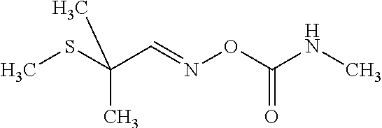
CSC(C=NOC(NC)=O)(C)C
